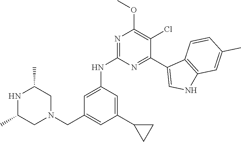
N1C(C)CN(CC2=CC(C3CC3)=CC(NC3=NC(OC)=C(Cl)C(C4=CNC5=C4C=CC(C)=C5)=N3)=C2)CC1C
